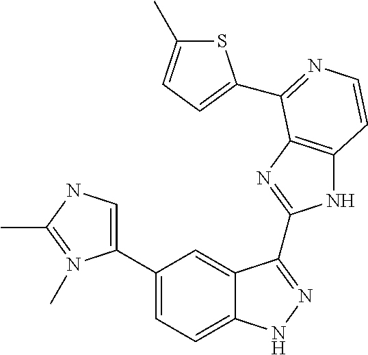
C1(C2=CNC(C)=N2C)=CC=C2C(=C1)C(C1=NC3=C(N1)C=CN=C3C1=CC=C(C)S1)=NN2
